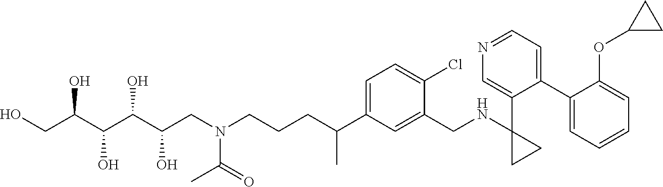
C1(C2=CC=NC=C2C2(NCC3=CC(C(C)CCCN(C(C)=O)CC(C(C(C(CO)O)O)O)O)=CC=C3Cl)CC2)=CC=CC=C1OC1CC1
